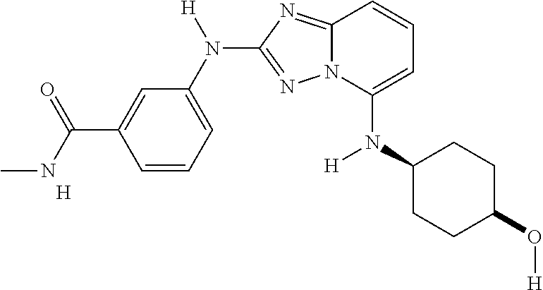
C1=C(C(=O)NC)C=CC=C1N([H])C1=NN2C(=N1)C=CC=C2N(C1CCC(O[H])CC1)[H].[H]
